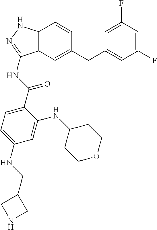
C1(F)=CC(F)=CC(CC2=CC3=C(C=C2)NN=C3NC(=O)C2=CC=C(NCC3CNC3)C=C2NC2CCOCC2)=C1
